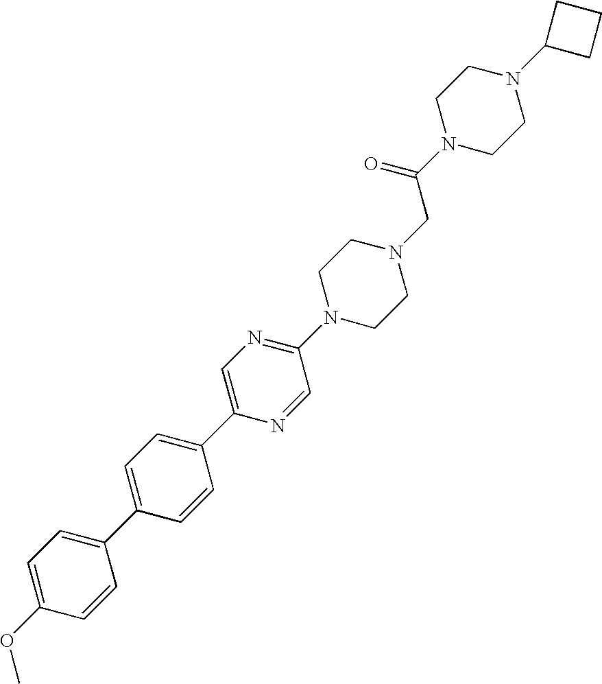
C1=C(OC)C=CC(C2=CC=C(C3=CN=C(N4CCN(CC(N5CCN(C6CCC6)CC5)=O)CC4)C=N3)C=C2)=C1
